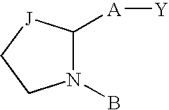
N1(B)C([A][Y])[J]CC1
